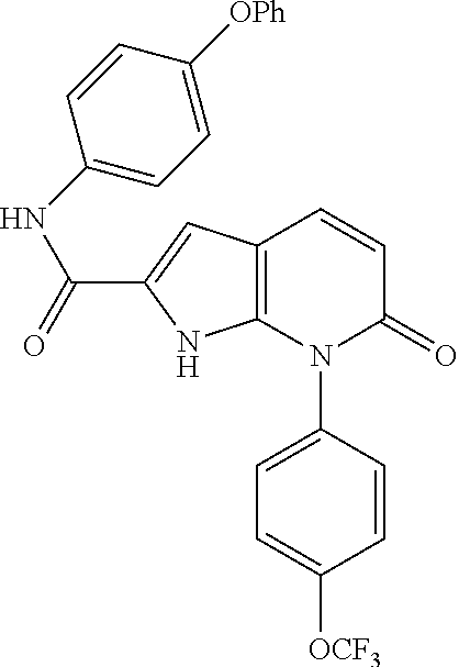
C1=CC(N2C(=O)C=CC3=C2NC(C(=O)NC2=CC=C([OPh])C=C2)=C3)=CC=C1[OCF3]
